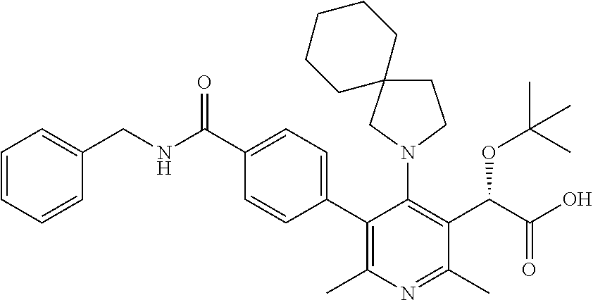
C1(C2=C(C)N=C(C)C(C(C(O)=O)OC(C)(C)C)=C2N2CCC3(C2)CCCCC3)=CC=C(C(NCC2=CC=CC=C2)=O)C=C1
